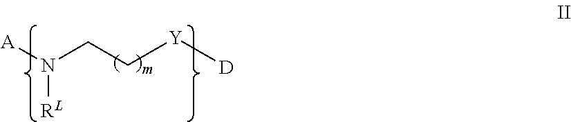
N([RL])([A])CC[Y][D]
